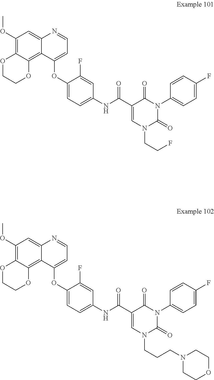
C1(OC)=C2C(=C3C(=C1)N=CC=C3OC1=CC=C(NC(C3=CN(CCF)C(=O)N(C4=CC=C(F)C=C4)C3=O)=O)C=C1F)OCCO2.C1(OC)=C2C(=C3C(=C1)N=CC=C3OC1=CC=C(NC(C3=CN(CCCN4CCOCC4)C(=O)N(C4=CC=C(F)C=C4)C3=O)=O)C=C1F)OCCO2
